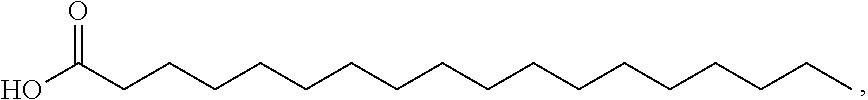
C(=O)(CCCCCCCCCCCCCCCCC)O
